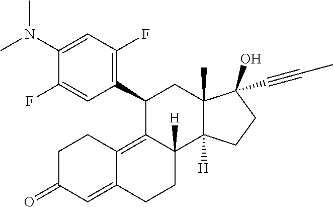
C1(N(C)C)=CC(F)=C(C2C3=C4C(=CC(=O)CC4)CCC3([H])C3([H])C(C)(C2)C(O)(C#CC)CC3)C=C1F
